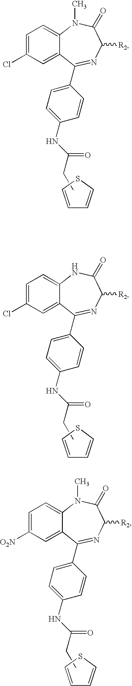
C1=CSC=C1.C1=C(Cl)C=C2C(=C1)N(C)C(=O)C([R2])N=C2C1=CC=C(NC(=O)CC)C=C1.C1=CSC=C1.C1=C(Cl)C=C2C(=C1)NC(=O)C([R2])N=C2C1=CC=C(NC(=O)CC)C=C1.C1=CSC=C1.C1=C([O2N])C=C2C(=C1)N(C)C(=O)C([R2])N=C2C1=CC=C(NC(=O)CC)C=C1
